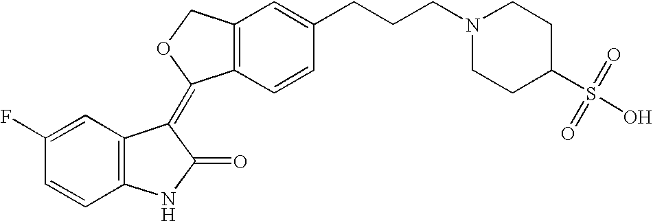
C1=C(F)C=CC2=C1C(=C1C3=C(C=C(CCCN4CCC(S(=O)(=O)O)CC4)C=C3)CO1)C(=O)N2
